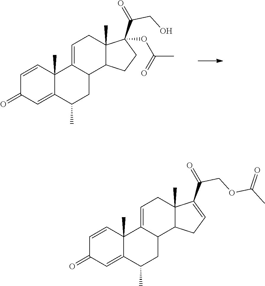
C1=CC2(C)C(=CC1=O)C(C)CC1C2=CCC2(C)C1CCC2(C(=O)CO)OC(C)=O.C1=CC2(C)C(=CC1=O)C(C)CC1C2=CCC2(C)C1CC=C2C(=O)COC(C)=O
